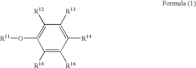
C1([R16])=C([R16])C([R14])=C([R13])C([R12])=C1O[R11]
